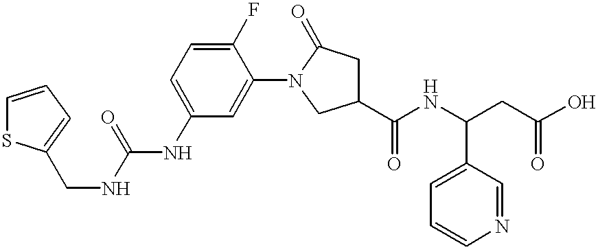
C(NC(=O)NC1=CC=C(F)C(N2CC(C(NC(CC(O)=O)C3=CC=CN=C3)=O)CC2=O)=C1)C1=CC=CS1
